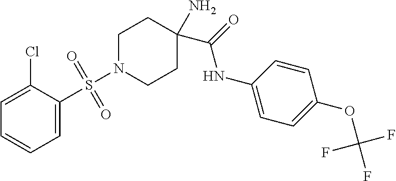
C1=C(Cl)C(S(N2CCC(N)(C(NC3=CC=C(OC(F)(F)F)C=C3)=O)CC2)(=O)=O)=CC=C1
